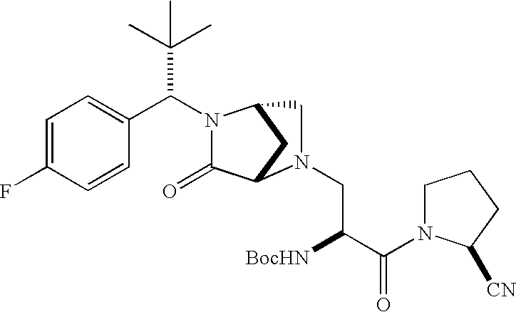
C1=C(F)C=CC(C(N2C(=O)C3CC2CN3CC([BocHN])C(=O)N2CCCC2[CN])C(C)(C)C)=C1
